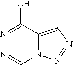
N1=C(O)C2=CN=NN2C=N1
